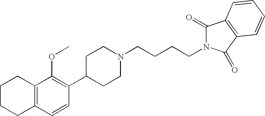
C1CCC2=C(C1)C(OC)=C(C1CCN(CCCCN3C(=O)C4=C(C3=O)C=CC=C4)CC1)C=C2
